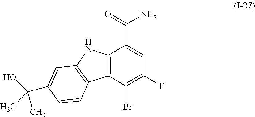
C12=C(C(Br)=C(F)C=C1C(=O)N)C1=C(N2)C=C(C(O)(C)C)C=C1
